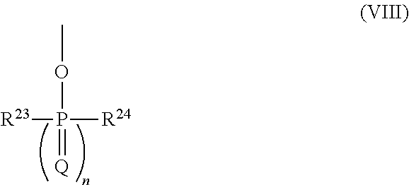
COP(=[Q])([R24])[R23]
